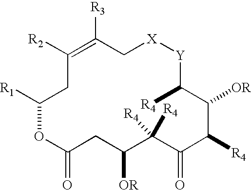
C1([R2])=C([R3])C[X][Y]C([R4])C([OR])C([R4])C(=O)C([R4])([R4])C([OR])CC(=O)OC([R1])C1
